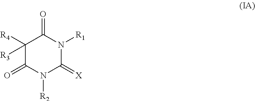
C1([R4])([R3])C(=O)N([R2])C(=[X])N([R1])C1=O
